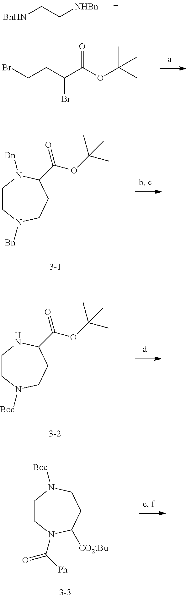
[BnHN]CC[NHBn].BrCCC(Br)C(OC(C)(C)C)=O.C1CN([Bn])CCC(C(=O)OC(C)(C)C)N1[Bn].C1CN([Boc])CCC(C(=O)OC(C)(C)C)N1.C1CN(C(=O)[Ph])C([CO2tBu])CCN1[Boc]
